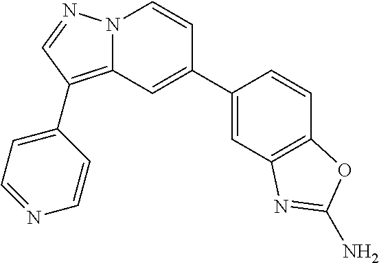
C12=C(C3=CC=NC=C3)C=NN1C=CC(C1=CC3=C(C=C1)OC(N)=N3)=C2
